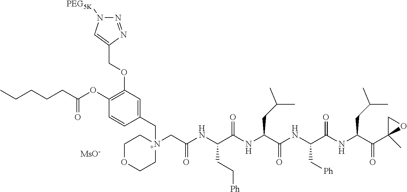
N1([PEG5K])N=NC(COC2=C(OC(CCCCC)=O)C=CC(C[N+]3(CC(NC(C(NC(C(NC(C(NC(C(C4(C)OC4)=O)CC(C)C)=O)C[Ph])=O)CC(C)C)=O)CC[Ph])=O)CCOCC3)=C2)=C1.[MsO-]
